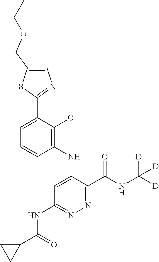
C1=C(C2=NC=C(COCC)S2)C(OC)=C(NC2=CC(NC(C3CC3)=O)=NN=C2C(NC([D])([D])[D])=O)C=C1
